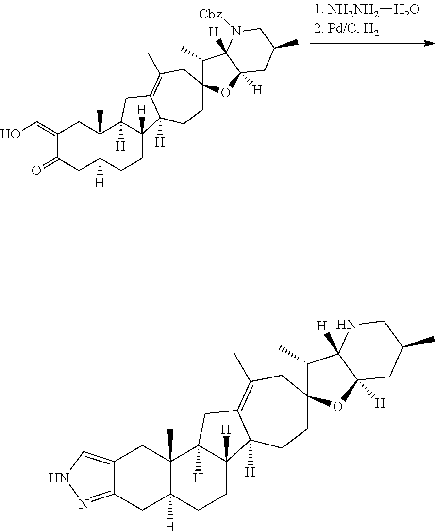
C1(=CO)C(=O)CC2([H])C(C)(C1)C1([H])C([H])(CC2)C2([H])C(=C(C)CC3(CC2)C(C)C2([H])C([H])(O3)CC(C)CN2[Cbz])C1.O[NH2NH2].C12=CNN=C1CC1([H])C(C)(C2)C2([H])C([H])(CC1)C1([H])C(=C(C)CC3(CC1)C(C)C1([H])C([H])(O3)CC(C)CN1)C2
